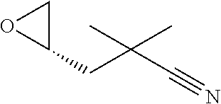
C(C(C#N)(C)C)C1CO1
